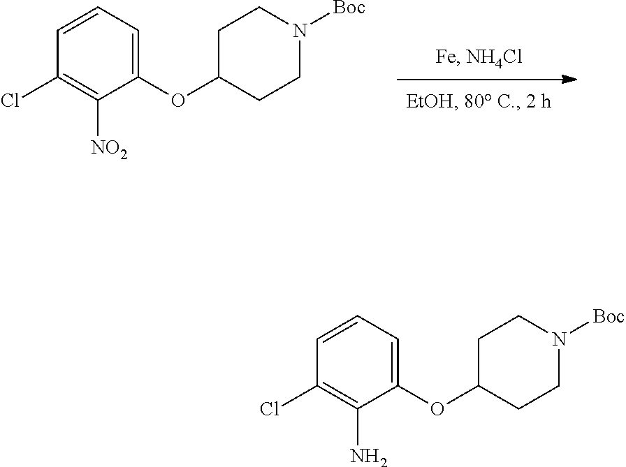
C1C(OC2=CC=CC(Cl)=C2[NO2])CCN([Boc])C1.C1C(OC2=CC=CC(Cl)=C2N)CCN([Boc])C1
